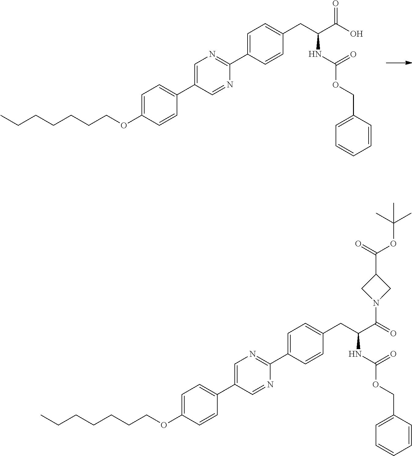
CCCCCCCOC1=CC=C(C2=CN=C(C3=CC=C(CC(C(O)=O)NC(OCC4=CC=CC=C4)=O)C=C3)N=C2)C=C1.CCCCCCCOC1=CC=C(C2=CN=C(C3=CC=C(CC(C(=O)N4CC(C(=O)OC(C)(C)C)C4)NC(OCC4=CC=CC=C4)=O)C=C3)N=C2)C=C1
